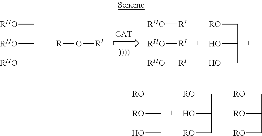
[RIIO]CC([RIIO])C[RIIO].O([R])[RI].[RIIO][RI].[RI][RIIO].[RI][RIIO].[RO]CC(O)CO.[RO]CC([RO])CO.[RO]CC(O)C[RO].[RO]CC([RO])C[RO]
